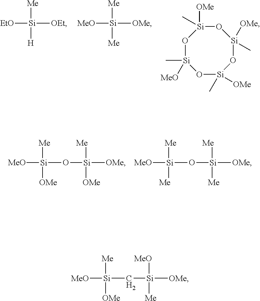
[Me][Si]([EtO])([H])[OEt].[Me][Si]([MeO])([Me])[OMe].O1[Si]([OMe])(C)O[Si](C)([OMe])O[Si]([OMe])(C)O[Si]1(C)[MeO].[MeO][Si]([Me])([OMe])O[Si]([Me])([OMe])[OMe].[MeO][Si]([Me])([Me])O[Si]([Me])([Me])[OMe].[MeO][Si]([Me])([OMe])C[Si]([MeO])([Me])[OMe]
